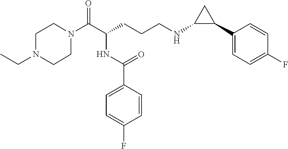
C1N(C(C(CCCNC2C(C3=CC=C(F)C=C3)C2)NC(C2=CC=C(F)C=C2)=O)=O)CCN(CC)C1
